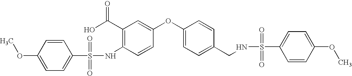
C1(OC)=CC=C(S(=O)(=O)NC2=C(C(=O)O)C=C(OC3=CC=C(CNS(=O)(=O)C4=CC=C(OC)C=C4)C=C3)C=C2)C=C1
